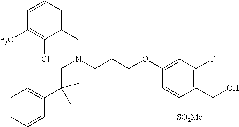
C(N(CCCOC1=CC(F)=C(CO)C([SO2Me])=C1)CC1=CC=CC([F3C])=C1Cl)C(C1=CC=CC=C1)(C)C
